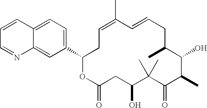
C1=C(C)C=CCC(C)C(O)C(C)C(=O)C(C)(C)C(O)CC(=O)OC(C2=CC=C3C(=C2)N=CC=C3)C1
